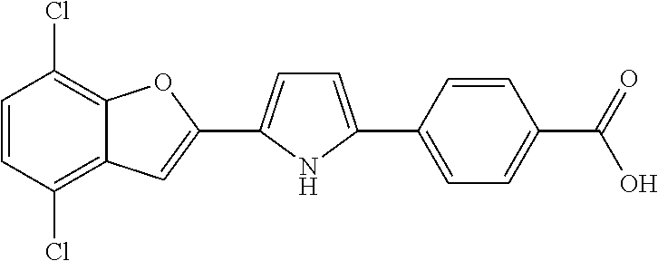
C1=CC(Cl)=C2C(=C1Cl)OC(C1=CC=C(C3=CC=C(C(=O)O)C=C3)N1)=C2
